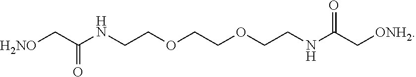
[H2NO]CC(NCCOCCOCCNC(C[ONH2])=O)=O
